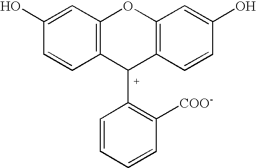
C12=C(C=C(O)C=C1)OC1=C(C2C2=C([COO-])C=CC=C2)C=CC(O)=C1
